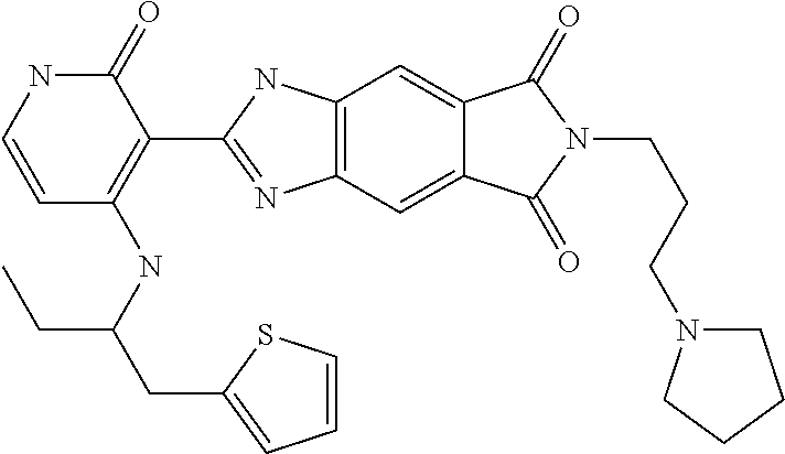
C12=C(C=C3C(=C1)C(=O)N(CCCN1CCCC1)C3=O)N=C(C1=C(NC(CC3=CC=CS3)CC)C=CNC1=O)N2
